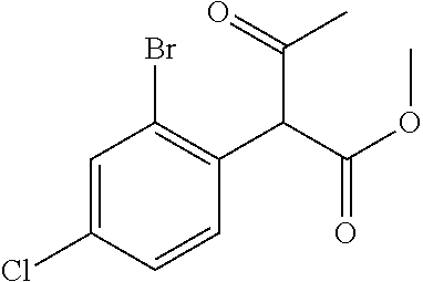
C1=C(Cl)C=CC(C(C(OC)=O)C(C)=O)=C1Br
